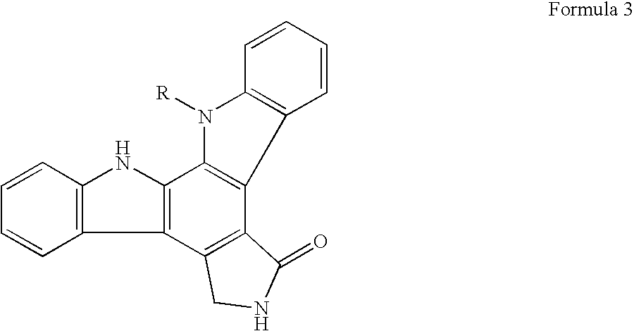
C12=C(C3=C(N1)C1=C(C4=C3CNC4=O)C3=C(N1[R])C=CC=C3)C=CC=C2
